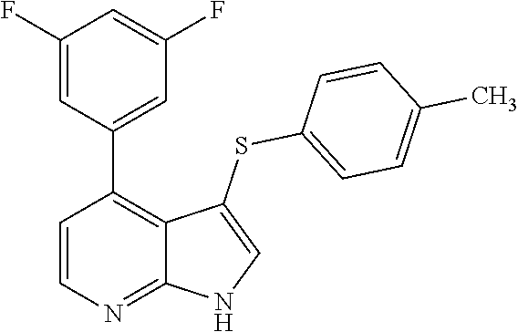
C1=CN=C2C(=C1C1=CC(F)=CC(F)=C1)C(SC1=CC=C(C)C=C1)=CN2
